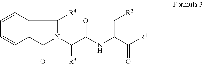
C1=CC2=C(C=C1)C(=O)N(C(C(NC(C([R1])=O)C[R2])=O)[R3])C2[R4]
